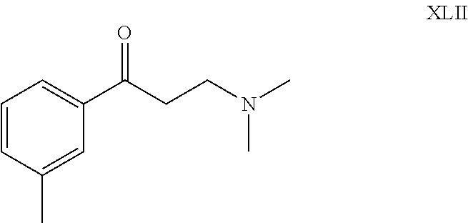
C1=CC(C)=CC(C(=O)CCN(C)C)=C1
